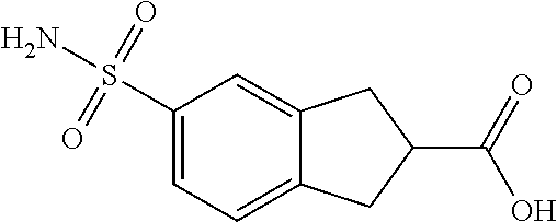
C1(S(N)(=O)=O)=CC=C2C(=C1)CC(C(=O)O)C2
